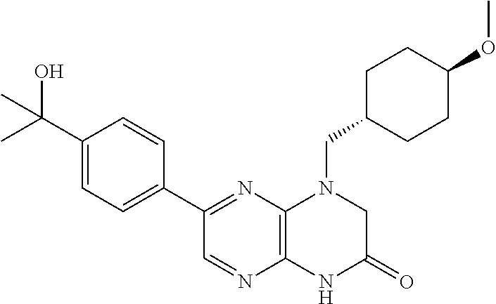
C1(C2=NC3=C(N=C2)NC(=O)CN3CC2CCC(OC)CC2)=CC=C(C(C)(O)C)C=C1
